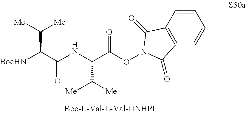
C1=CC2=C(C=C1)C(=O)N(OC(C(NC(C([BocHN])C([Me])[Me])=O)C([Me])[Me])=O)C2=O
